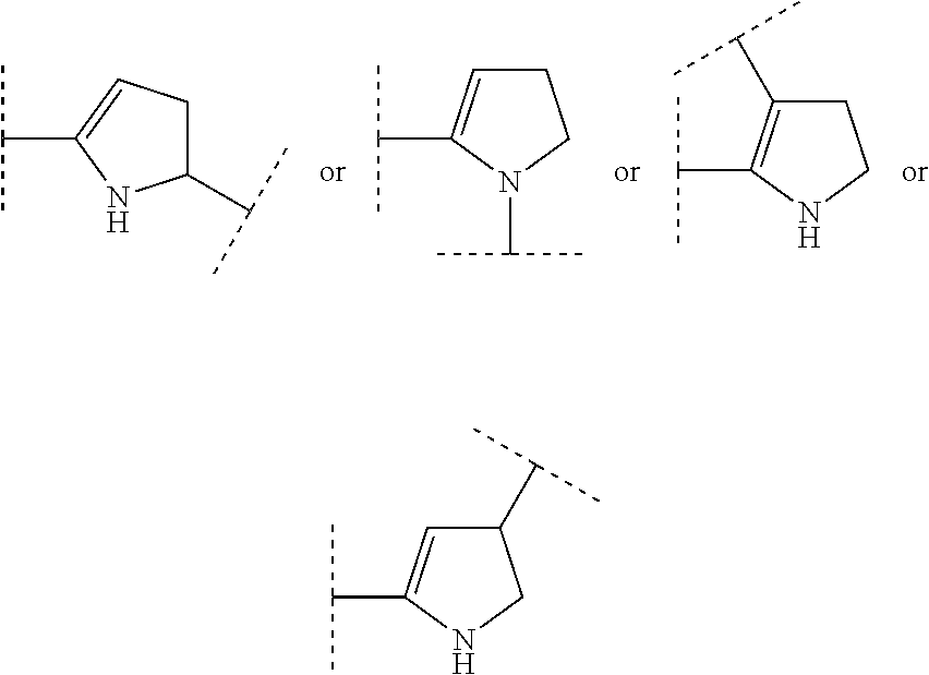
C(C1CC=C(C(C)C)N1)(C)C.C1C=C(C(C)C)N(C(C)C)C1.C(C1=C(C(C)C)NCC1)(C)C.C1(C(C)C)C=C(C(C)C)NC1
